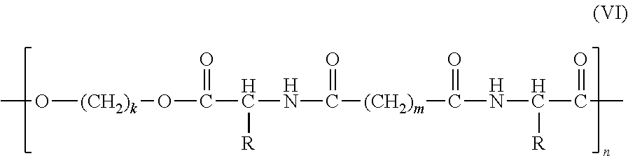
O([(CH2)k]OC(C(NC([(CH2)m]C(NC(C(C)=O)[R])=O)=O)[R])=O)C
